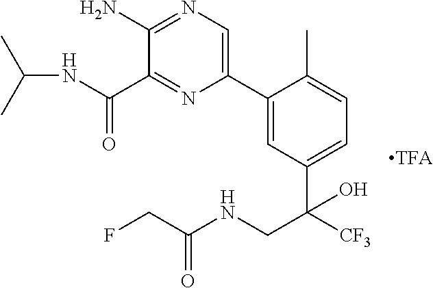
C1(C2=CN=C(N)C(C(NC(C)C)=O)=N2)=CC(C([CF3])(CNC(CF)=O)O)=CC=C1C
